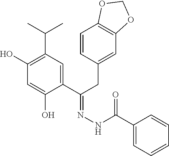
C1(O)=C(C(C)C)C=C(C(CC2=CC3=C(C=C2)OCO3)=NNC(C2=CC=CC=C2)=O)C(O)=C1
